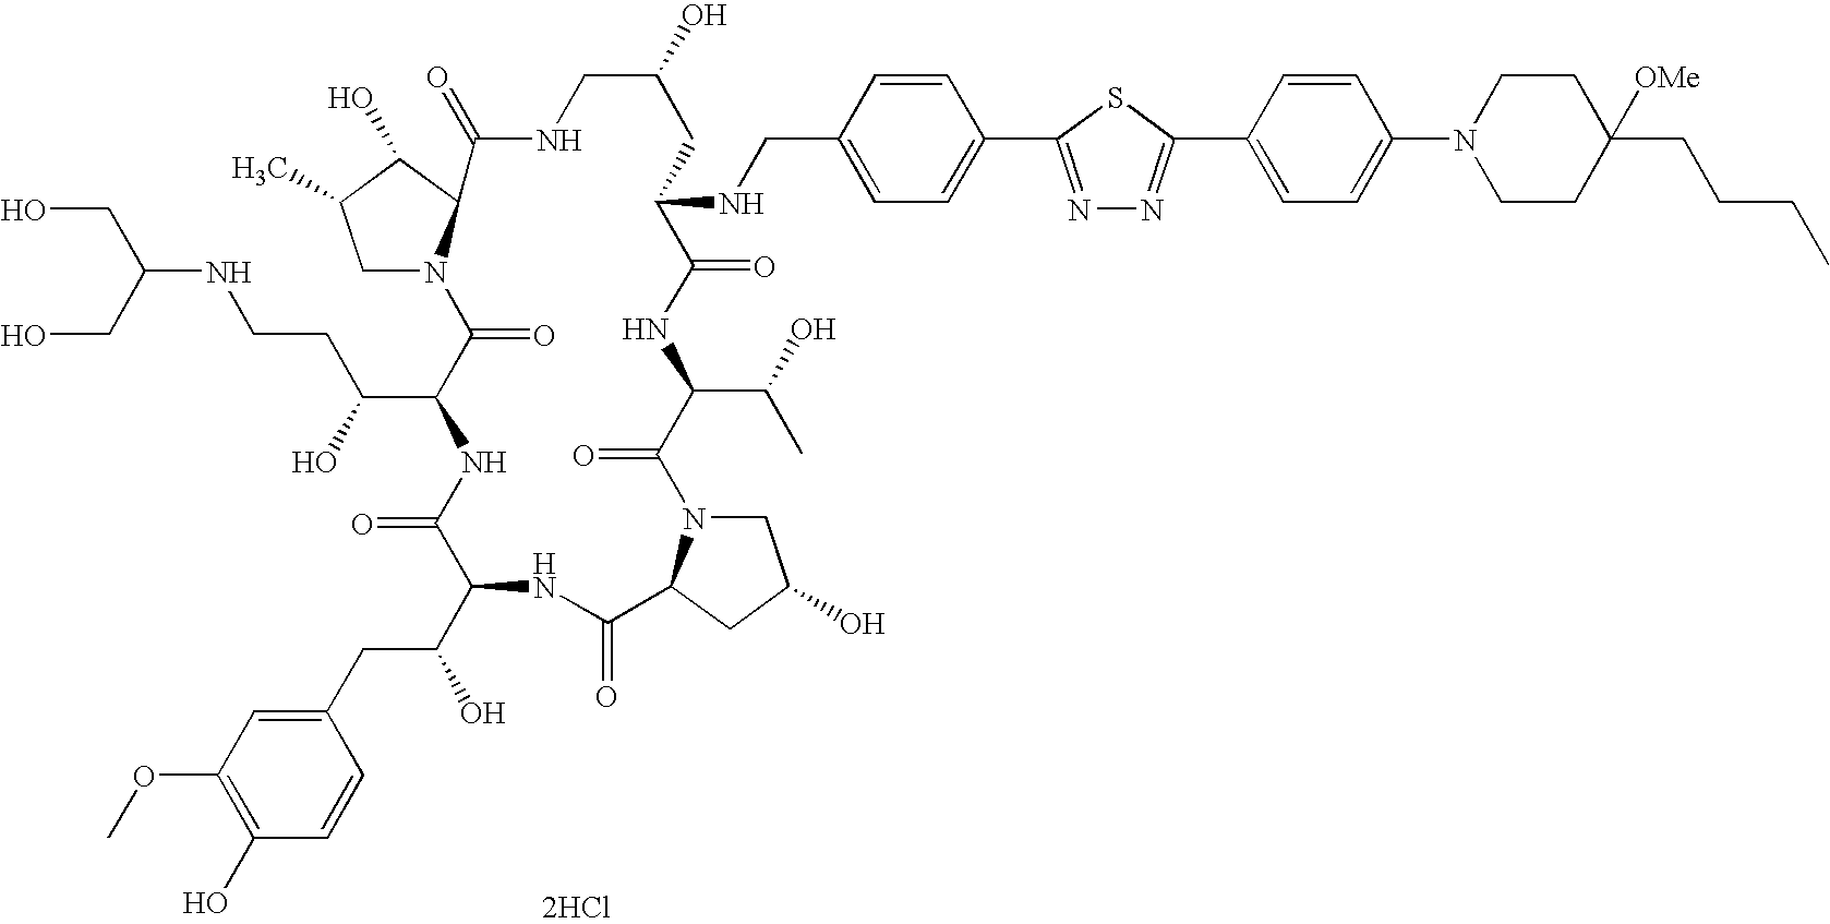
C1N2C(C(O)C1C)C(=O)NCC(O)CC(NCC1=CC=C(C3=NN=C(C4=CC=C(N5CCC(CCCC)([OMe])CC5)C=C4)S3)C=C1)C(=O)NC(C(C)O)C(=O)N1CC(O)CC1C(=O)NC(C(CC1=CC(OC)=C(O)C=C1)O)C(=O)NC(C(O)CCNC(CO)CO)C2=O.[2HCl]
